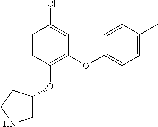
C1=CC(OC2CNCC2)=C(OC2=CC=C(C)C=C2)C=C1Cl
